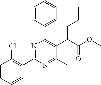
C1(C2=NC(C3=CC=CC=C3)=C(C(C(OC)=O)CCC)C(C)=N2)=C(Cl)C=CC=C1
